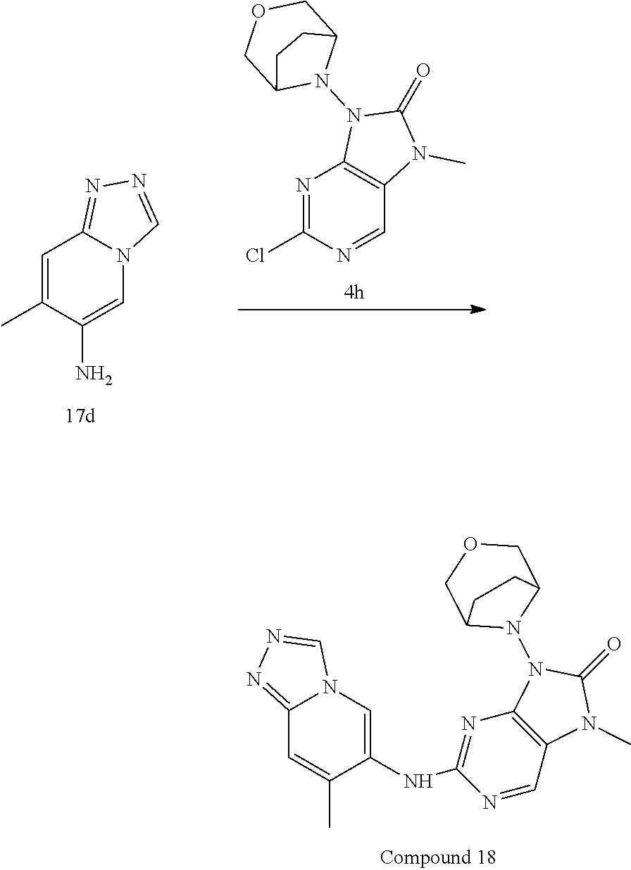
N1=C(Cl)N=CC2=C1N(N1C3COCC1CC3)C(=O)N2C.C1=C(C)C(N)=CN2C1=NN=C2.N(C1=NC2=C(C=N1)N(C)C(=O)N2N1C2COCC1CC2)C1=CN2C(=NN=C2)C=C1C
